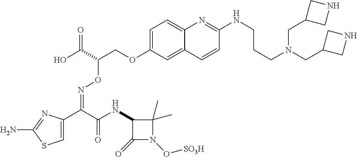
C1=C(C(C(NC2C(=O)N(O[SO3H])C2(C)C)=O)=NOC(COC2=CC=C3C(=C2)C=CC(NCCCN(CC2CNC2)CC2CNC2)=N3)C(O)=O)N=C(N)S1
